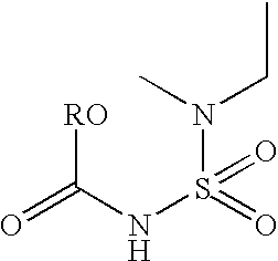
[RO]C(NS(=O)(N(CC)C)=O)=O
